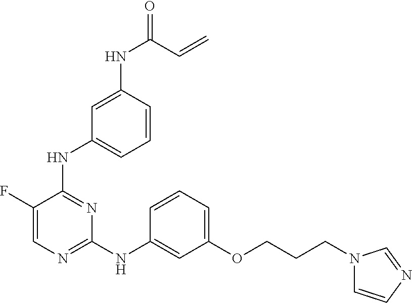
C1=C(F)C(NC2=CC=CC(NC(=O)C=C)=C2)=NC(NC2=CC(OCCCN3C=CN=C3)=CC=C2)=N1
